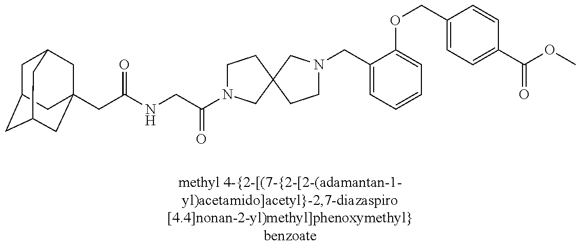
C1C2CC3CC(CC(NCC(=O)N4CCC5(C4)CN(CC4=CC=CC=C4OCC4=CC=C(C(=O)OC)C=C4)CC5)=O)(CC1C3)C2
